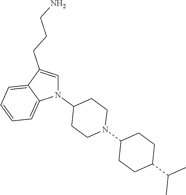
N1(C2CCN(C3CCC(C(C)C)CC3)CC2)C=C(CCCN)C2=CC=CC=C12
